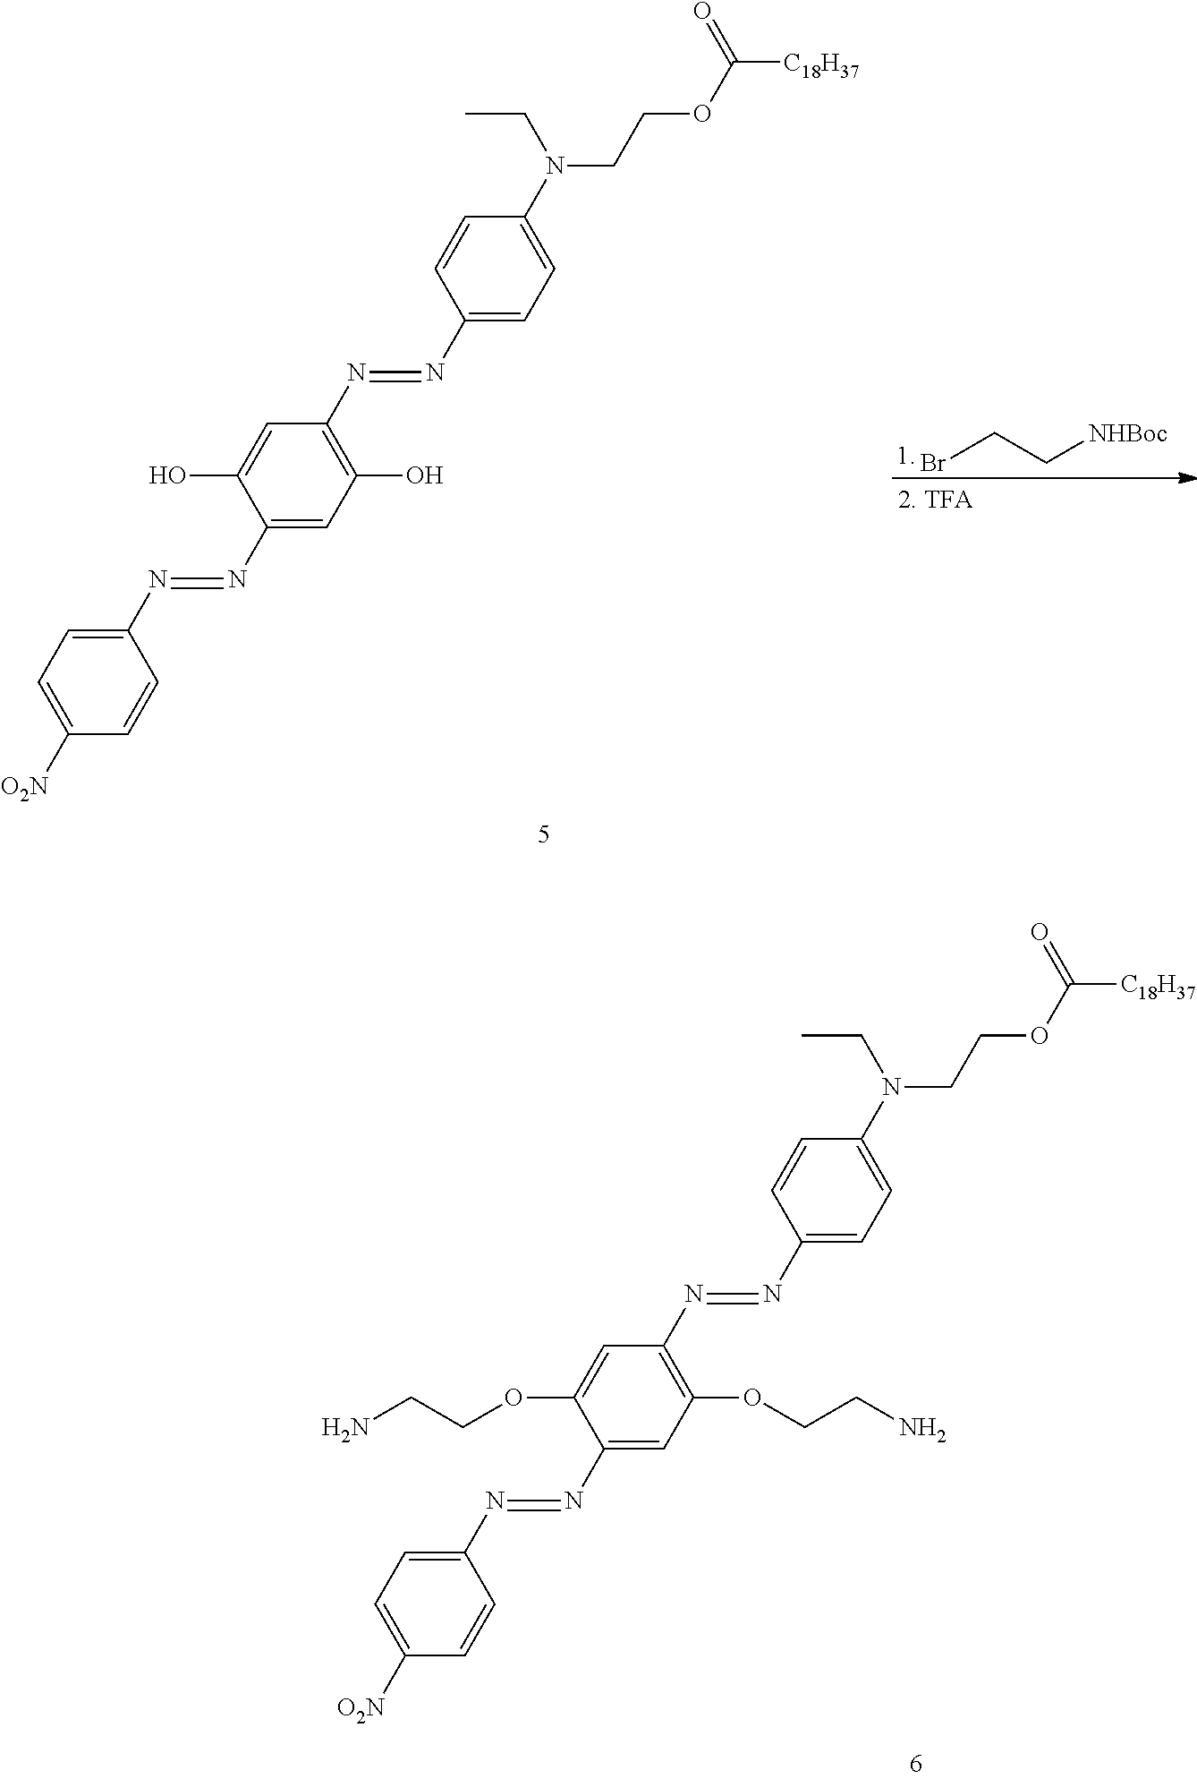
N(CCOC([C18H37])=O)(C1=CC=C(N=NC2=C(OCCN)C=C(N=NC3=CC=C([O2N])C=C3)C(OCCN)=C2)C=C1)CC.N(CCOC([C18H37])=O)(C1=CC=C(N=NC2=C(O)C=C(N=NC3=CC=C([O2N])C=C3)C(O)=C2)C=C1)CC.BrCC[NHBoc]
